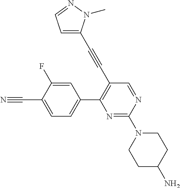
C1=NC(N2CCC(N)CC2)=NC(C2=CC=C(C#N)C(F)=C2)=C1C#CC1=CC=NN1C
